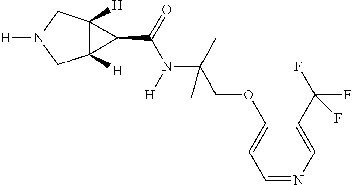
C1=NC=C(C(F)(F)F)C(OCC(N([H])C(=O)C2C3([H])C2([H])CN([H])C3)(C)C)=C1
